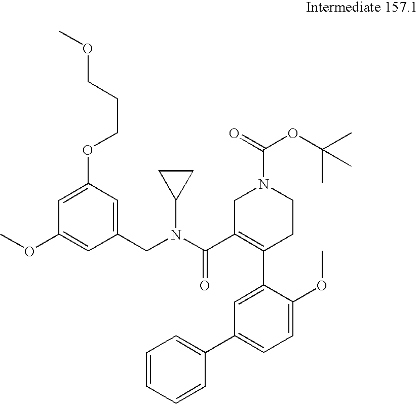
C1=C(OCCCOC)C=C(CN(C2CC2)C(C2=C(C3=CC(C4=CC=CC=C4)=CC=C3OC)CCN(C(=O)OC(C)(C)C)C2)=O)C=C1OC
